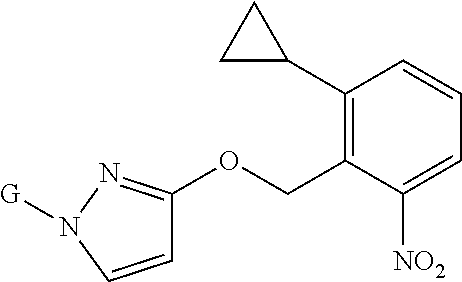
C1(C2CC2)=C(COC2=NN([G])C=C2)C([NO2])=CC=C1
